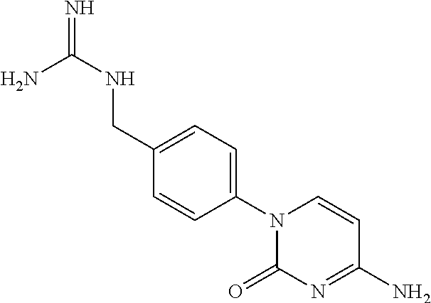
C1(N2C(=O)N=C(N)C=C2)=CC=C(CNC(=N)N)C=C1
